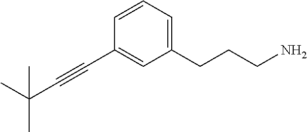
C1=CC=C(CCCN)C=C1C#CC(C)(C)C
